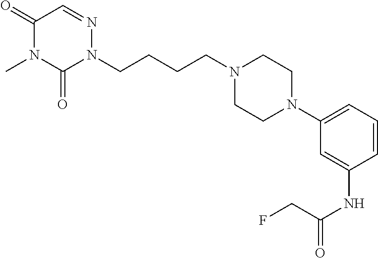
C1(=O)N(C)C(=O)N(CCCCN2CCN(C3=CC=CC(NC(=O)CF)=C3)CC2)N=C1
